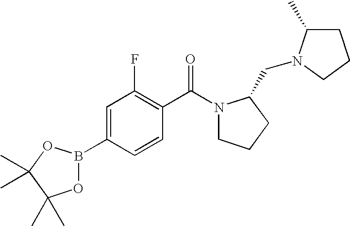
O1B(C2=CC(F)=C(C(=O)N3CCCC3CN3C(C)CCC3)C=C2)OC(C)(C)C1(C)C
